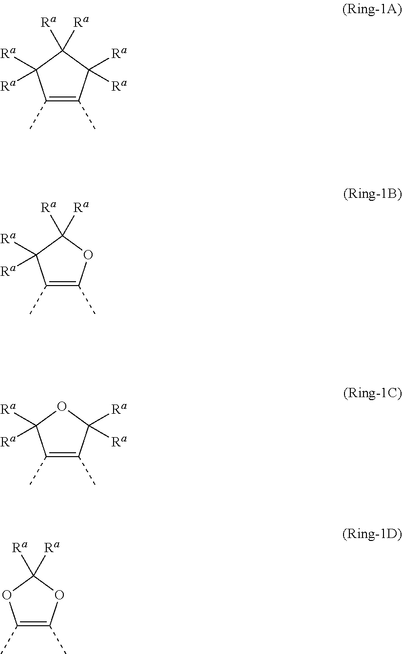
C1(C)=C(C)C([Ra])([Ra])C([Ra])([Ra])C1([Ra])[Ra].C1(C)=C(C)OC([Ra])([Ra])C1([Ra])[Ra].C1(C)=C(C)C([Ra])([Ra])OC1([Ra])[Ra].C1(C)=C(C)OC([Ra])([Ra])O1
